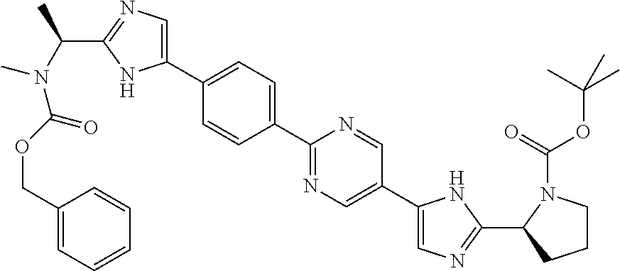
C1(C2=CN=C(C(N(C(OCC3=CC=CC=C3)=O)C)C)N2)=CC=C(C2=NC=C(C3=CN=C(C4CCCN4C(=O)OC(C)(C)C)N3)C=N2)C=C1
